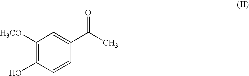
C1([H3CO])=C(O)C=CC(C(=O)C)=C1
